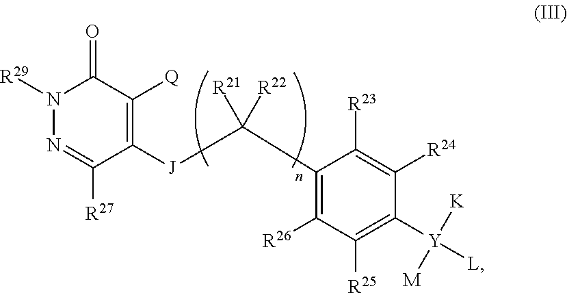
N1([R29])N=C([R27])C([J]C(C2=C([R26])C([R25])=C([Y]([L])([K])[M])C([R24])=C2[R23])([R21])[R22])=C([Q])C1=O
